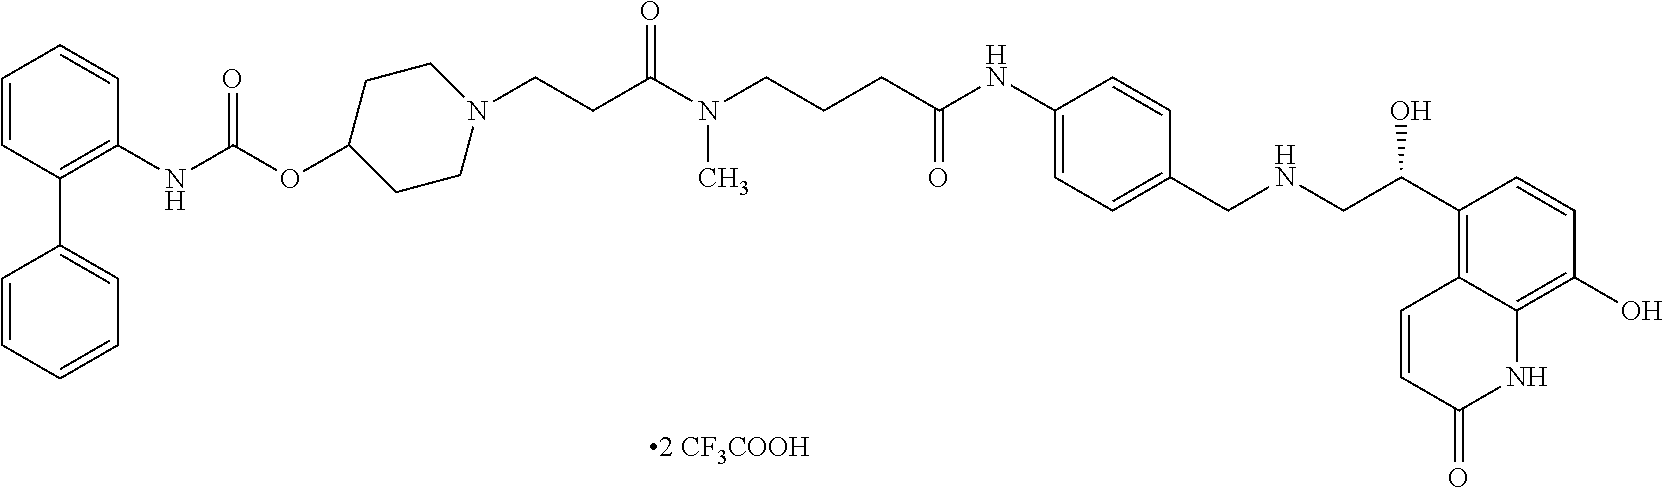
C1=CC(C2=CC=CC=C2)=C(NC(OC2CCN(CCC(N(CCCC(NC3=CC=C(CNCC(C4=C5C(=C(O)C=C4)NC(=O)C=C5)O)C=C3)=O)C)=O)CC2)=O)C=C1
